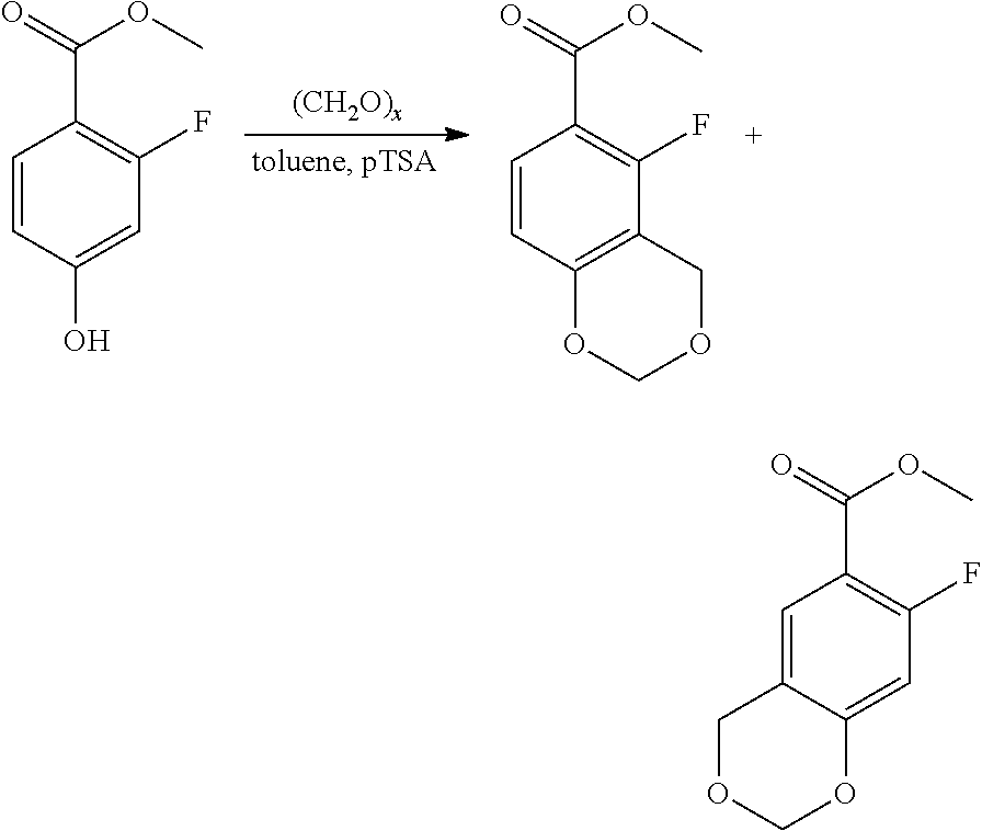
C1=CC(O)=CC(F)=C1C(OC)=O.C1=CC2=C(C(F)=C1C(OC)=O)COCO2.C1=C2C(=CC(F)=C1C(OC)=O)OCOC2
